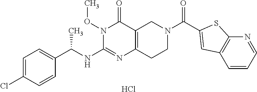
C1=C(Cl)C=CC(C(NC2=NC3=C(C(=O)N2OC)CN(C(=O)C2=CC4=C(N=CC=C4)S2)CC3)C)=C1.Cl
